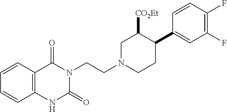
C1=CC2=C(C=C1)C(=O)N(CCN1CCC(C3=CC(F)=C(F)C=C3)C([CO2Et])C1)C(=O)N2
